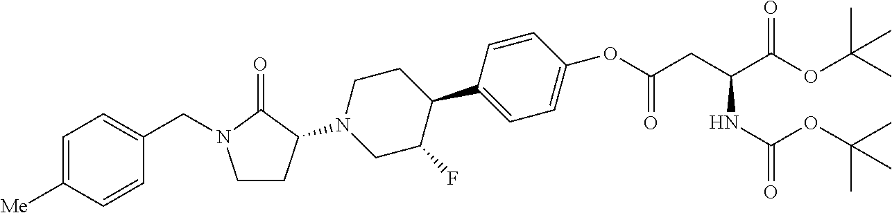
C1=C([Me])C=CC(CN2CCC(N3CC(F)C(C4=CC=C(OC(CC(C(OC(C)(C)C)=O)NC(=O)OC(C)(C)C)=O)C=C4)CC3)C2=O)=C1
